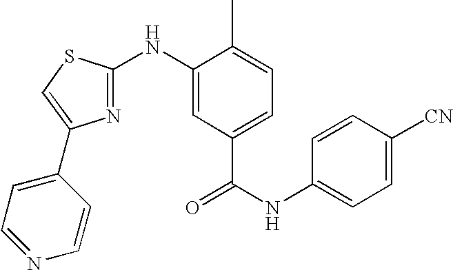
C1(NC2=NC(C3=CC=NC=C3)=CS2)=CC(C(NC2=CC=C([CN])C=C2)=O)=CC=C1C
